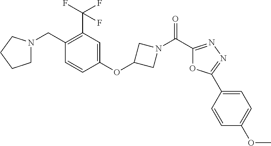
N1(C(C2=NN=C(C3=CC=C(OC)C=C3)O2)=O)CC(OC2=CC(C(F)(F)F)=C(CN3CCCC3)C=C2)C1
